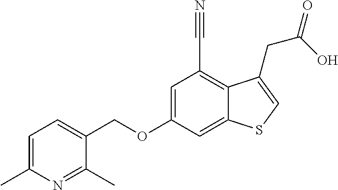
C1=C(C)N=C(C)C(COC2=CC(C#N)=C3C(=C2)SC=C3CC(=O)O)=C1
